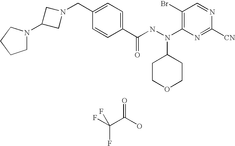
FC(C(O)=O)(F)F.C1=CC(C(NN(C2=C(Br)C=NC([CN])=N2)C2CCOCC2)=O)=CC=C1CN1CC(N2CCCC2)C1
